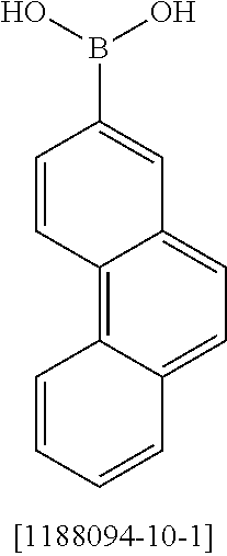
C12=C3C(=CC=C1C=C(B(O)O)C=C2)C=CC=C3
